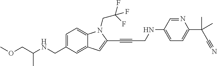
C1=C(CNC(COC)C)C=C2C(=C1)N(CC(F)(F)F)C(C#CCNC1=CC=C(C(C)(C#N)C)N=C1)=C2
